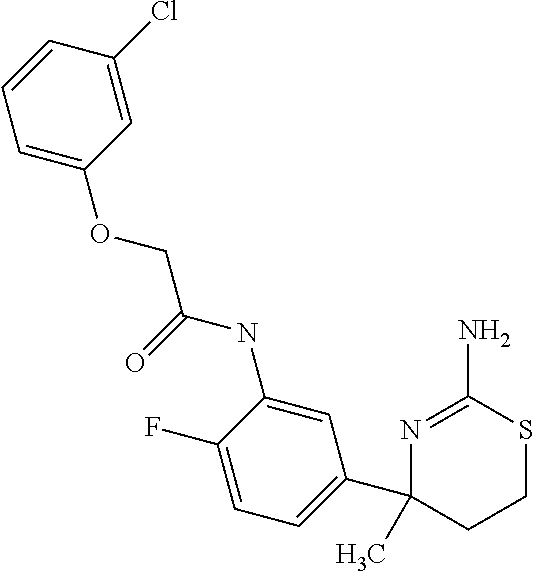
O(CC(=O)NC1=CC(C2(C)CCSC(N)=N2)=CC=C1F)C1=CC=CC(Cl)=C1
